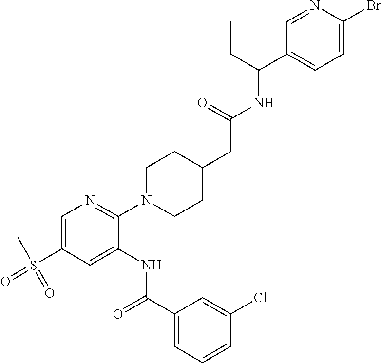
C1=C(S(C)(=O)=O)C=C(NC(C2=CC=CC(Cl)=C2)=O)C(N2CCC(CC(=O)NC(C3=CC=C(Br)N=C3)CC)CC2)=N1
